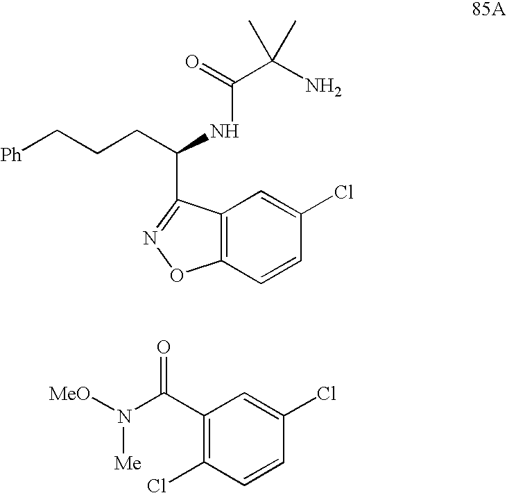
C12=C(C=CC(Cl)=C1)ON=C2C(CCC[Ph])NC(C(N)(C)C)=O.C1(C(N([MeO])[Me])=O)=C(Cl)C=CC(Cl)=C1
